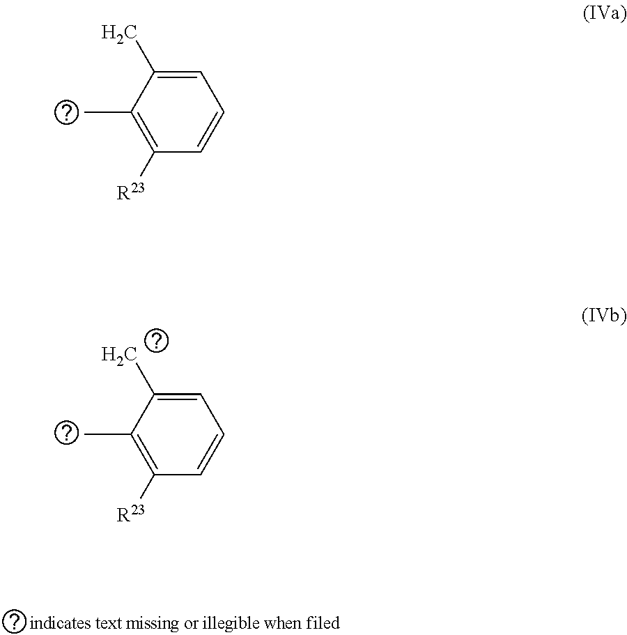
C1(C)=C([R23])C=CC=C1C.C1(C)=C([R23])C=CC=C1C
